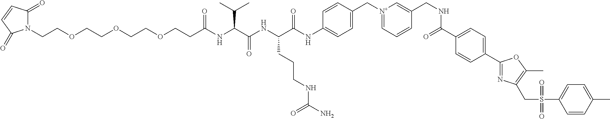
N1(CCOCCOCCOCCC(NC(C(NC(C(NC2=CC=C(C[N+]3=CC=CC(CNC(C4=CC=C(C5=NC(CS(C6=CC=C(C)C=C6)(=O)=O)=C(C)O5)C=C4)=O)=C3)C=C2)=O)CCCNC(N)=O)=O)C(C)C)=O)C(=O)C=CC1=O
